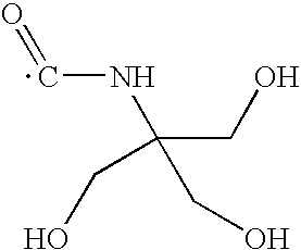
C(CO)(NC=O)(CO)CO
